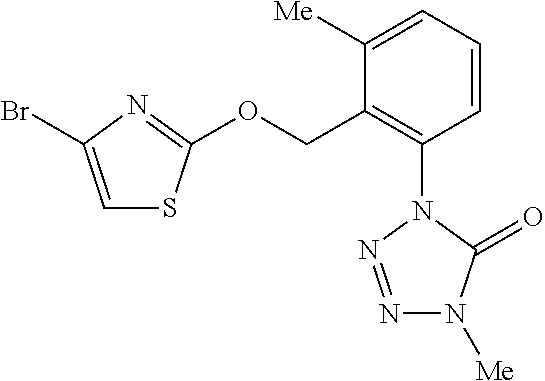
C1([Me])=CC=CC(N2N=NN([Me])C2=O)=C1COC1=NC(Br)=CS1
